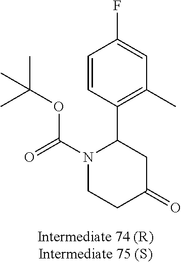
C1=CC(C2N(C(=O)OC(C)(C)C)CCC(=O)C2)=C(C)C=C1F
